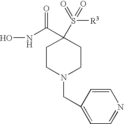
ONC(C1(S([R3])(=O)=O)CCN(CC2=CC=NC=C2)CC1)=O
